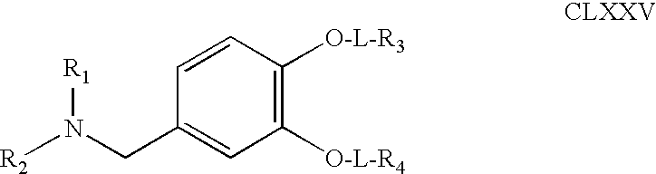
C1([O-L-R4])=C([O-L-R3])C=CC(CN([R1])[R2])=C1
